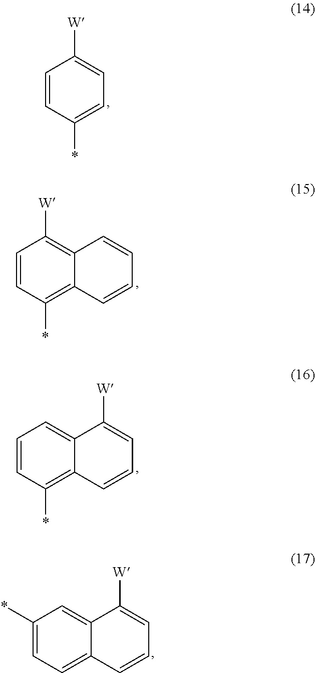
C1=CC(*)=CC=C1[W].C1(*)=CC=C2C(=C1)C([W])=CC=C2.C1=CC(*)=C2C(=C1)C([W])=CC=C2.C1=CC(*)=C2C(=C1[W])C=CC=C2
